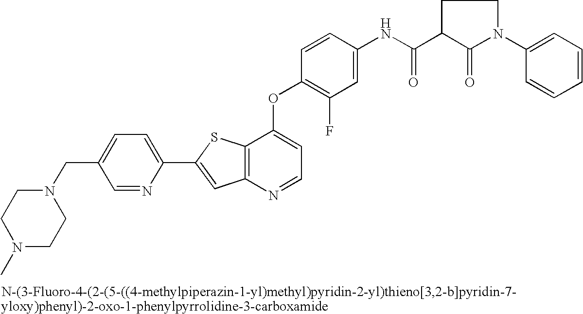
N1(CC2=CC=C(C3=CC4=C(S3)C(OC3=C(F)C=C(NC(C5CCN(C6=CC=CC=C6)C5=O)=O)C=C3)=CC=N4)N=C2)CCN(C)CC1
